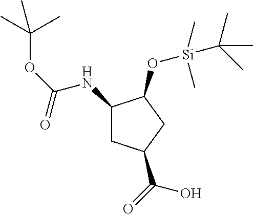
C1(NC(OC(C)(C)C)=O)CC(C(=O)O)CC1O[Si](C(C)(C)C)(C)C
